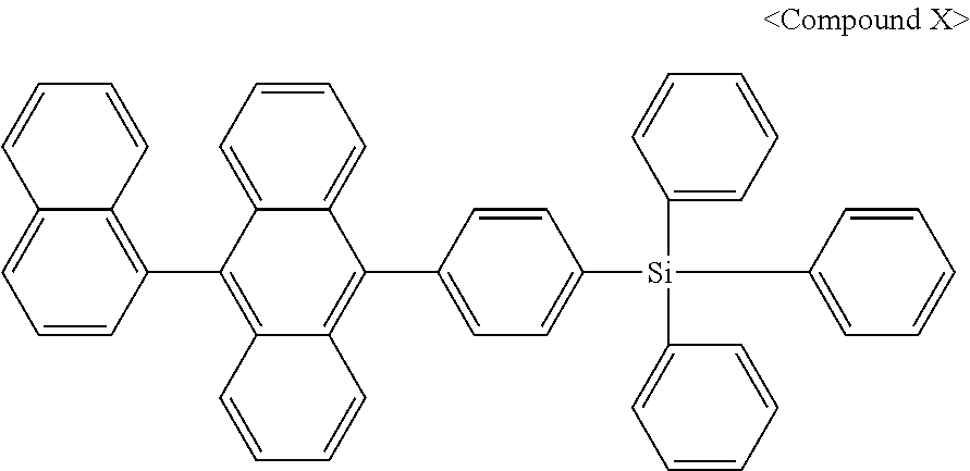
C1=CC2=C(C3=C4C=CC=CC4=C(C4=CC=C([Si](C5=CC=CC=C5)(C5=CC=CC=C5)C5=CC=CC=C5)C=C4)C4=CC=CC=C34)C=CC=C2C=C1
